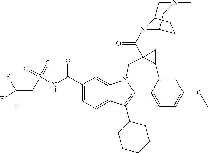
C1(C(NS(=O)(=O)CC(F)(F)F)=O)=CC=C2C(=C1)N1C(=C2C2CCCCC2)C2=CC=C(OC)C=C2C2CC2(C(N2C3CN(C)CC2CC3)=O)C1
